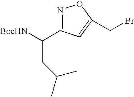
[BocHN]C(C1=NOC(CBr)=C1)CC(C)C
